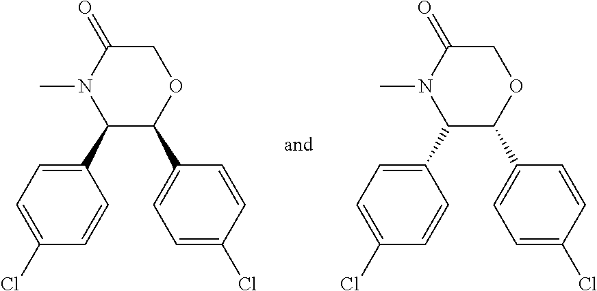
C1(C2C(C3=CC=C(Cl)C=C3)OCC(=O)N2C)=CC=C(Cl)C=C1.C1(C2C(C3=CC=C(Cl)C=C3)OCC(=O)N2C)=CC=C(Cl)C=C1
